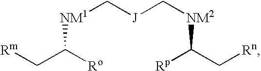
[NM1](C[J]C[NM2]C([Rp])C[Rn])C(C[Rm])[Ro]
